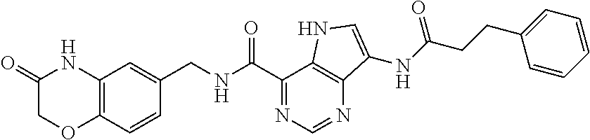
C12=C(C=CC(CNC(C3=NC=NC4=C3NC=C4NC(CCC3=CC=CC=C3)=O)=O)=C1)OCC(=O)N2
